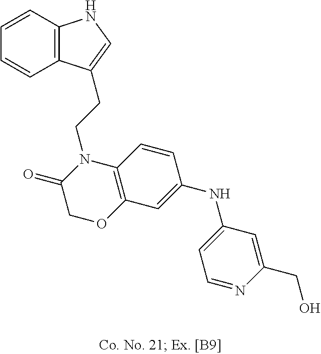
C1=CC2=C(C=C1)C(CCN1C(=O)COC3=C1C=CC(NC1=CC=NC(CO)=C1)=C3)=CN2
